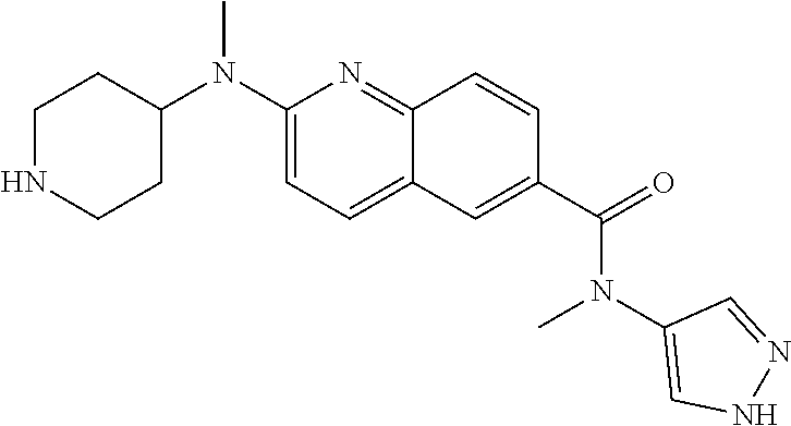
C1NCCC(N(C2=CC=C3C(=N2)C=CC(C(=O)N(C2=CNN=C2)C)=C3)C)C1
